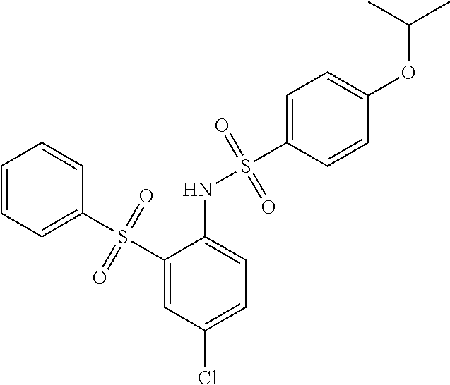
S(C1=CC=CC=C1)(C1=CC(Cl)=CC=C1NS(C1=CC=C(OC(C)C)C=C1)(=O)=O)(=O)=O
